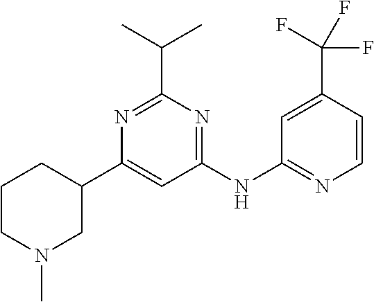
C1(NC2=NC=CC(C(F)(F)F)=C2)=NC(C(C)C)=NC(C2CCCN(C)C2)=C1
